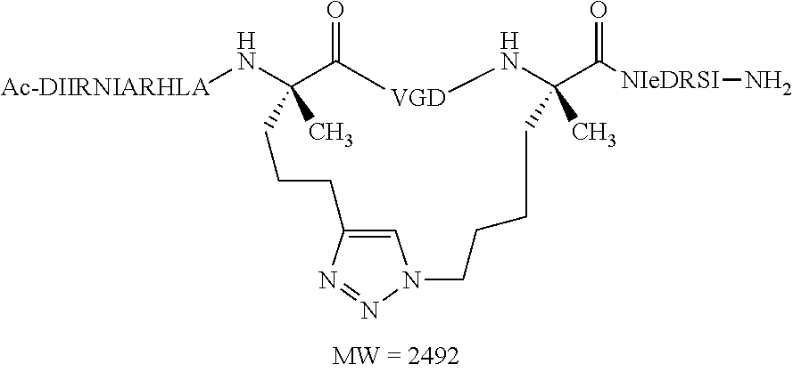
[Ac-DIIRNIARHLA]NC1(C)CCCC2=CN(N=N2)CCCCC(C([NIeDRSI]N)=O)(C)N[VGD]C1=O
